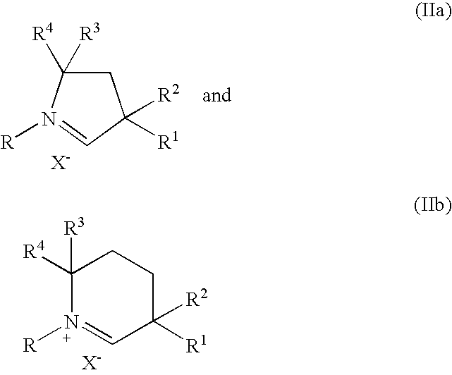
C1C([R4])([R3])N([R])=CC1([R1])[R2].N1([R])=CC([R1])([R2])CCC1([R4])[R3]
